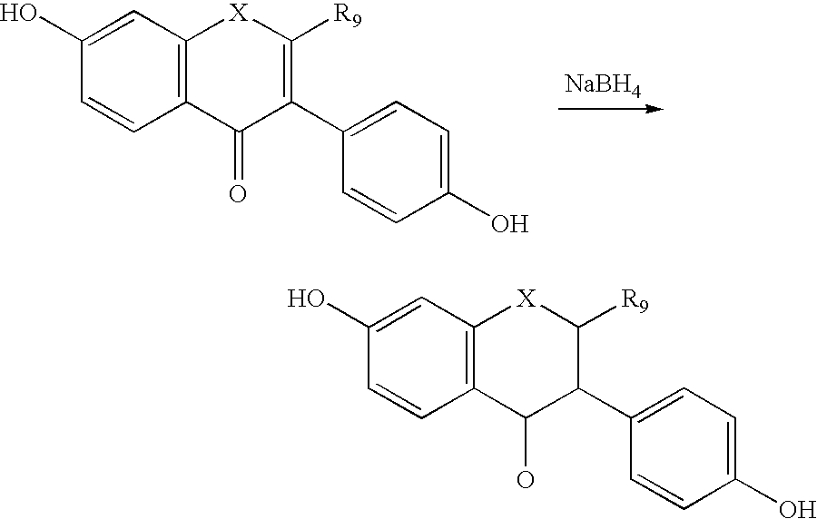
C12=C(C=C(O)C=C1)[X]C([R9])C(C1=CC=C(O)C=C1)C2O.C12=C(C=C(O)C=C1)[X]C([R9])=C(C1=CC=C(O)C=C1)C2=O.[NaBH4]
